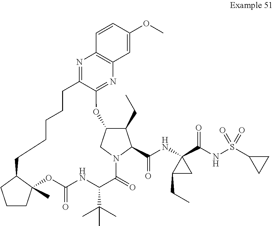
C1CCCCC2=NC3=C(N=C2OC2C(CC)C(C(NC4(C(NS(C5CC5)(=O)=O)=O)C(CC)C4)=O)N(C2)C(=O)C(C(C)(C)C)NC(=O)OC2(C)CCCC12)C=C(OC)C=C3
